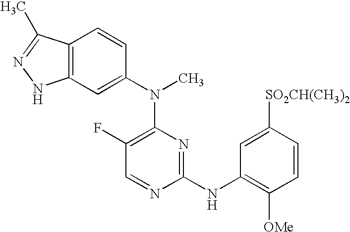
C12=C(C=C(N(C3=C(F)C=NC(NC4=C([OMe])C=CC([SO2CH(CH3)2])=C4)=N3)C)C=C1)NN=C2C
